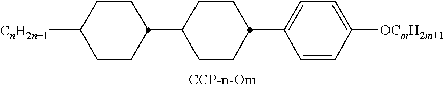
C1([CnH2n+1])CCC(C2CCC(C3=CC=C([OCmH2m+1])C=C3)CC2)CC1
